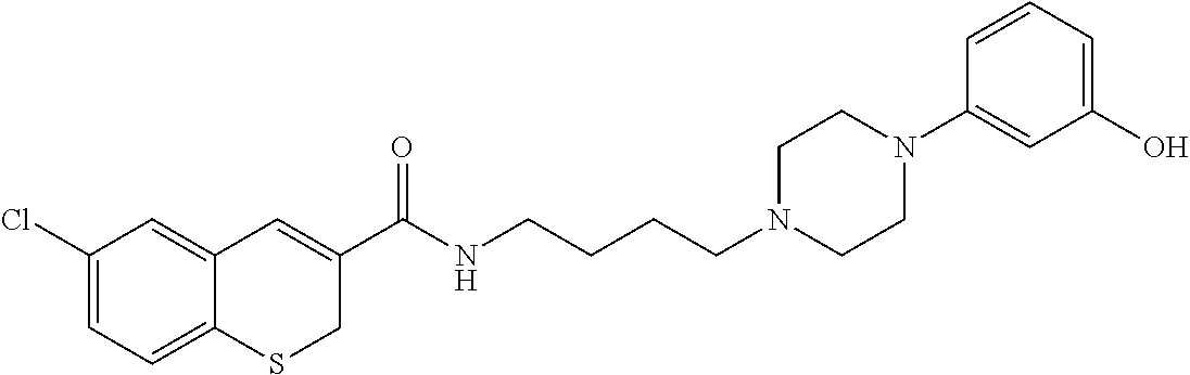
C1(Cl)=CC=C2C(=C1)C=C(C(NCCCCN1CCN(C3=CC(O)=CC=C3)CC1)=O)CS2
